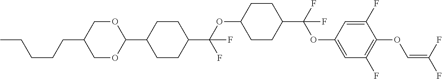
C1OC(C2CCC(C(OC3CCC(C(F)(OC4=CC(F)=C(OC=C(F)F)C(F)=C4)F)CC3)(F)F)CC2)OCC1CCCCC
